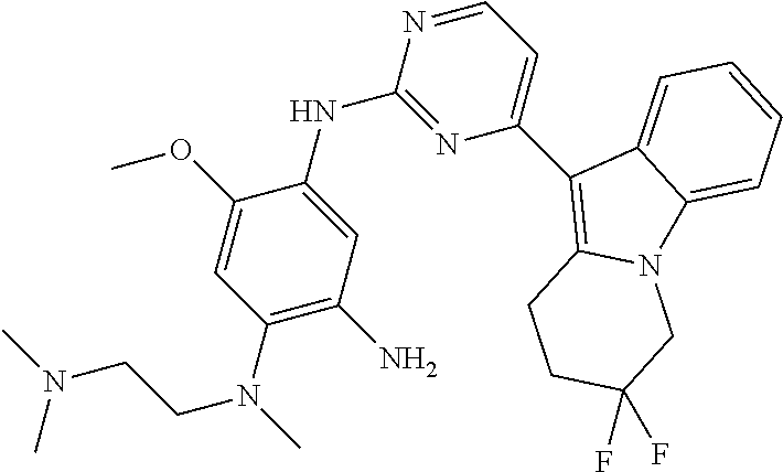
N12C3=CC=CC=C3C(C3=CC=NC(NC4=CC(N)=C(N(C)CCN(C)C)C=C4OC)=N3)=C1CCC(F)(F)C2
